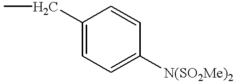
C1(CC)=CC=C([N(SO2Me)2])C=C1
